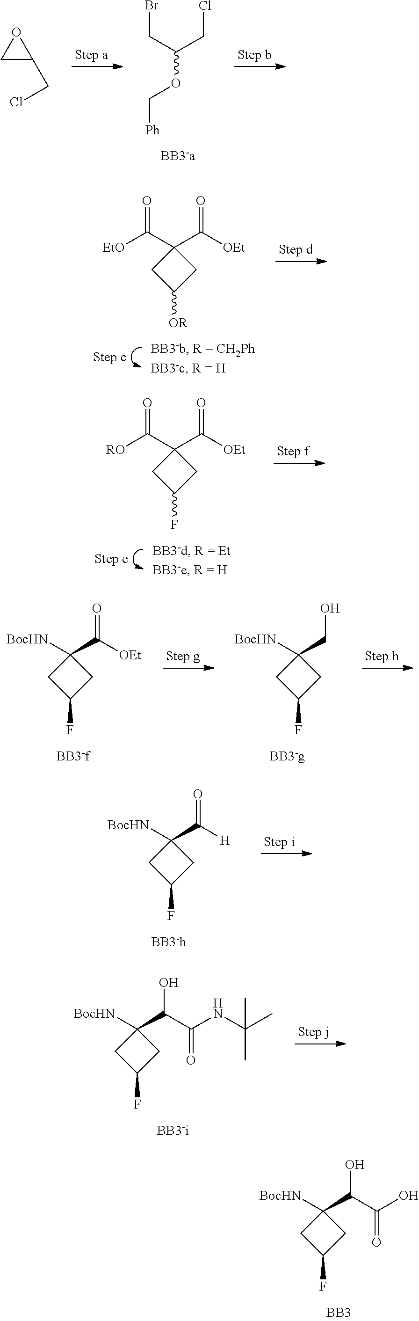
BrCC(CCl)OC[Ph].C1C(CCl)O1.C1(C([OEt])=O)(C([RO])=O)CC(F)C1.C1(CO)([BocHN])CC(F)C1.C1(C([OEt])=O)([BocHN])CC(F)C1.C1(C([H])=O)([BocHN])CC(F)C1.C1(C(C(NC(C)(C)C)=O)O)([BocHN])CC(F)C1.C1(C(C(O)=O)O)([BocHN])CC(F)C1.C1(C([OEt])=O)(C([EtO])=O)CC([OR])C1
